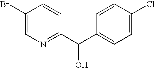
C1(Br)=CN=C(C(C2=CC=C(Cl)C=C2)O)C=C1
